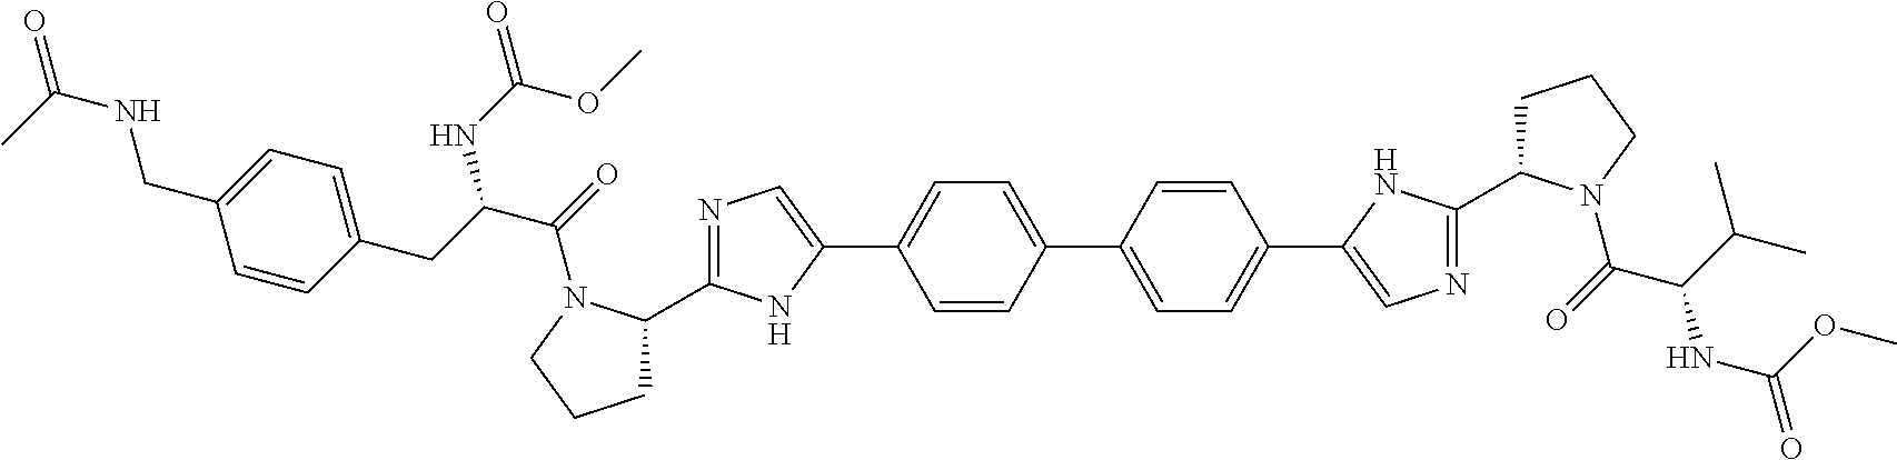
C1=CC(C2=CC=C(C3=CN=C(C4CCCN4C(=O)C(C(C)C)NC(=O)OC)N3)C=C2)=CC=C1C1=CN=C(C2CCCN2C(=O)C(CC2=CC=C(CNC(=O)C)C=C2)NC(OC)=O)N1
